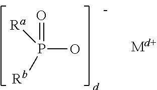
O=P(O)([Rb])[Ra]
